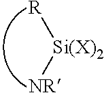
[R][Si(X)2][NR]
